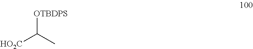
[OTBDPS]C(C)[HO2C]
